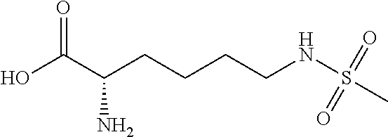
OC(C(CCCCNS(C)(=O)=O)N)=O
